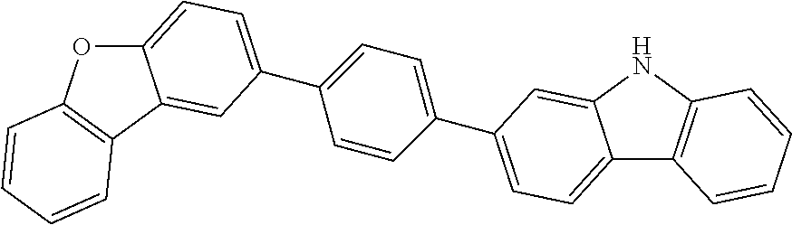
C12=CC=C(C3=CC=C(C4=CC=C5OC6=C(C5=C4)C=CC=C6)C=C3)C=C1NC1=C2C=CC=C1
